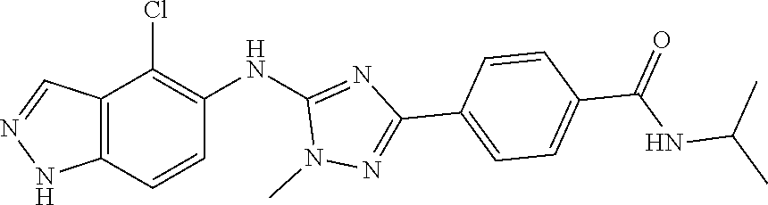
C12=C(C=CC(NC3=NC(C4=CC=C(C(NC(C)C)=O)C=C4)=NN3C)=C1Cl)NN=C2
